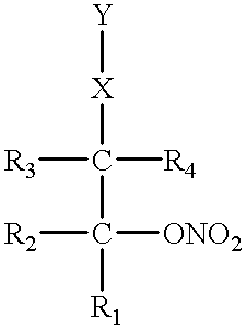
[R3]C([R4])([X][Y])C([R2])([ONO2])[R1]
